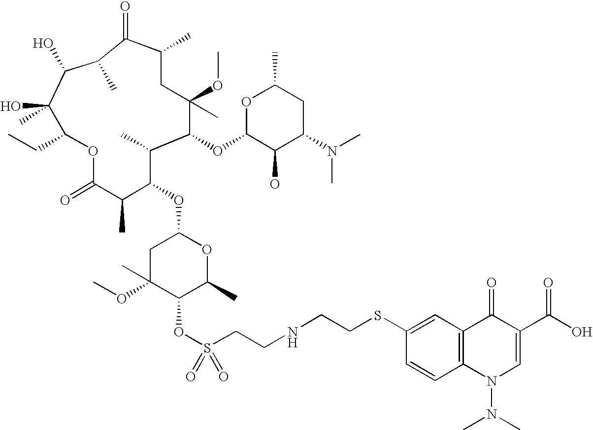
C1C(OC)(C)C(OS(CCNCCSC2=CC3=C(C=C2)N(N(C)C)C=C(C(O)=O)C3=O)(=O)=O)C(C)OC1OC1C(C)C(OC2C(O)C(N(C)C)CC(C)O2)C(OC)(C)CC(C)C(=O)C(C)C(O)C(O)(C)C(CC)OC(=O)C1C
